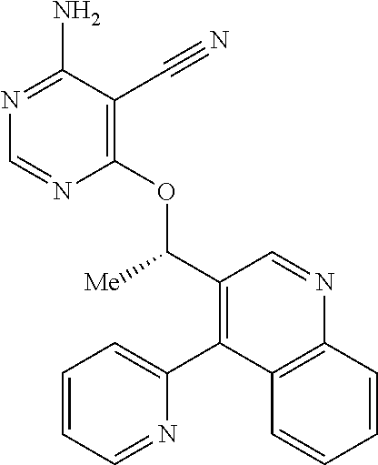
C1(OC(C2=C(C3=CC=CC=N3)C3=C(N=C2)C=CC=C3)[Me])=C(C#N)C(N)=NC=N1
